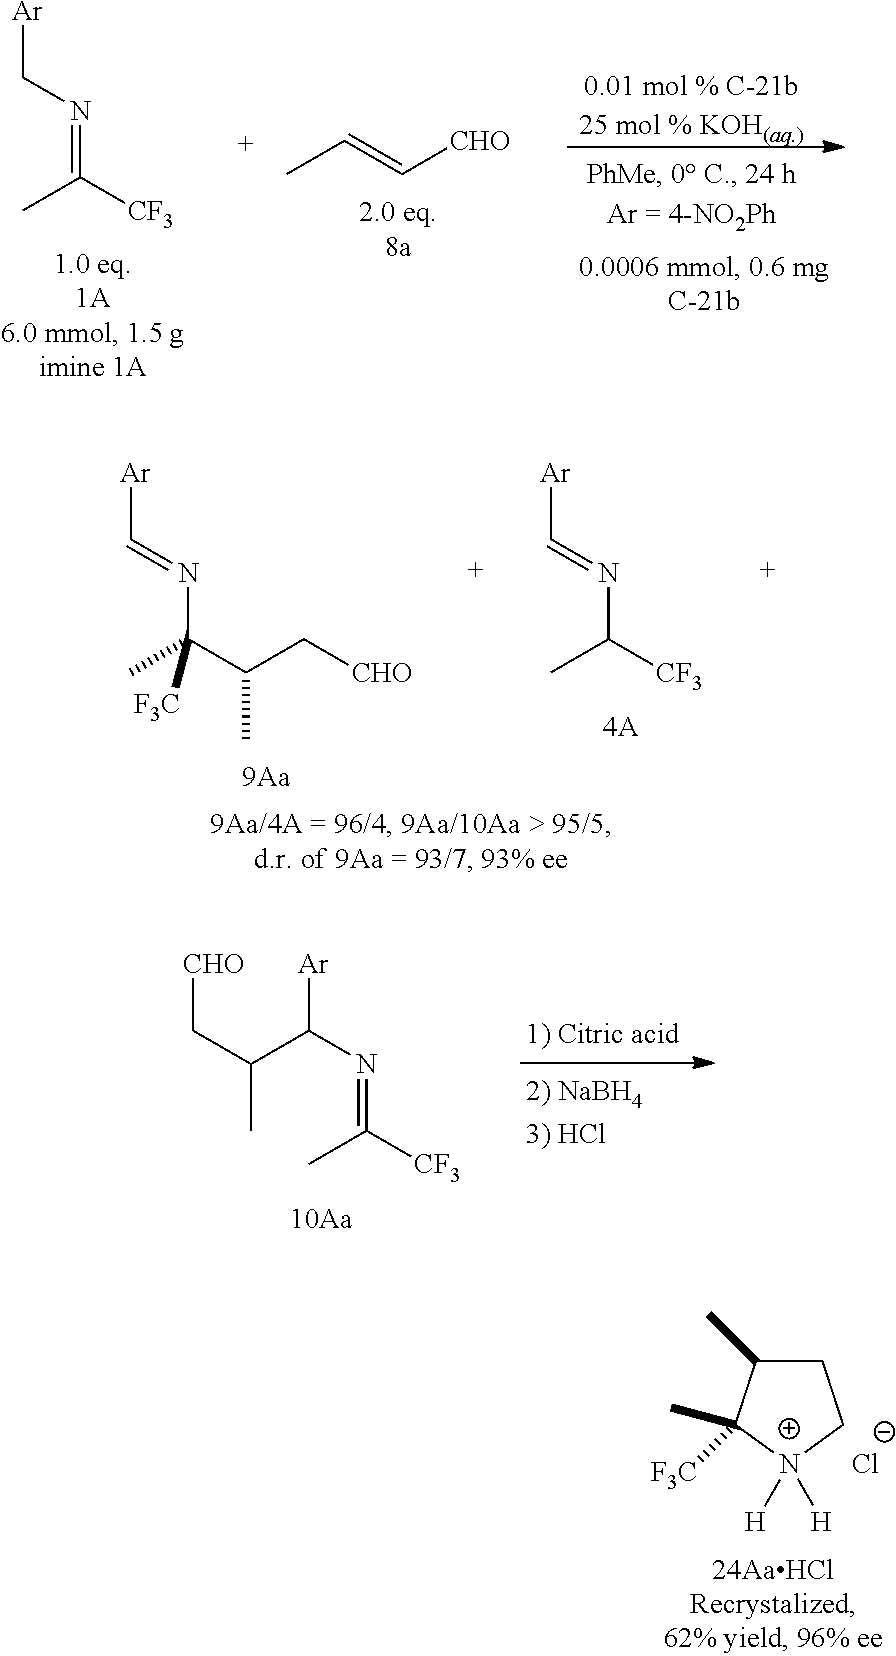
[Ar]CN=C(C)[CF3].CC=C[CHO].C1C(C)C([F3C])(C)[N+]([H])([H])C1.[Cl-].[CHO]CC(C([Ar])N=C([CF3])C)C.[Ar]C=NC(C)(C(C)C[CHO])[F3C].[Ar]C=NC(C)[CF3]
